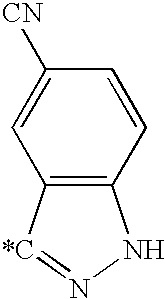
C12=C(NN=[*C]1)C=CC([CN])=C2
